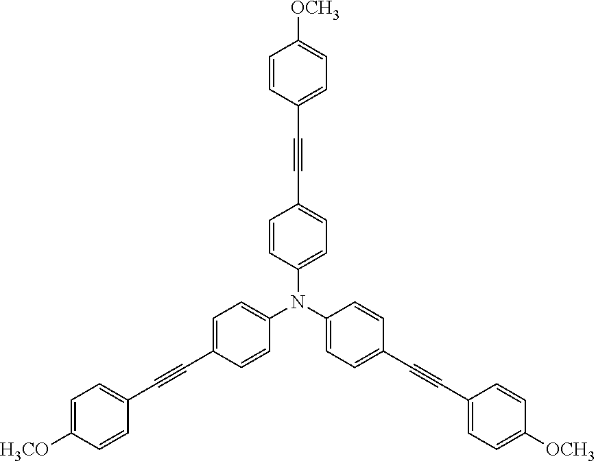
C1=CC(N(C2=CC=C(C#CC3=CC=C([OCH3])C=C3)C=C2)C2=CC=C(C#CC3=CC=C([H3CO])C=C3)C=C2)=CC=C1C#CC1=CC=C([OCH3])C=C1
